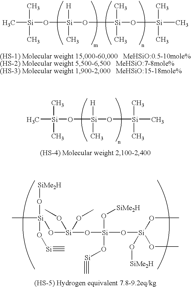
C[Si](O[Si](O[Si](O[Si](C)(C)C)(C)C)([H])C)(C)C.C[Si](O[Si](O[Si](C)(C)C)([H])C)(C)C.C[Si](O[SiMe2H])(O[Si]#C)O[Si](O[Si](O[Si](OC)(OC)O[SiMe2H])(O[SiMe2H])O[Si]#C)(OC)OC
